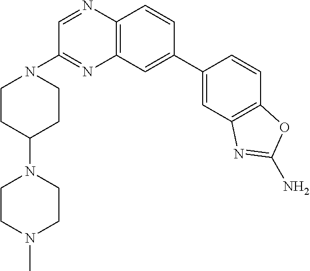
C12=C(C=C(C3=CC4=C(C=C3)OC(N)=N4)C=C1)N=C(N1CCC(N3CCN(C)CC3)CC1)C=N2
